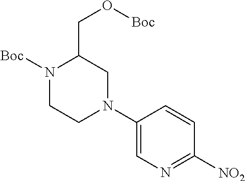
N1([Boc])CCN(C2=CN=C([NO2])C=C2)CC1CO[Boc]
